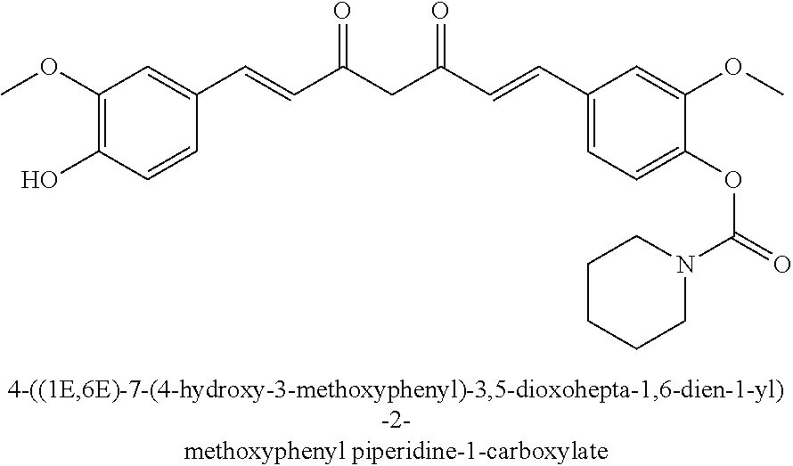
C1(OC)=C(O)C=CC(C=CC(CC(C=CC2=CC=C(OC(=O)N3CCCCC3)C(OC)=C2)=O)=O)=C1
